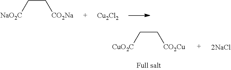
[CO2Na]CC[NaO2C].[Cu2Cl2].[CO2Cu]CC[CuO2C]
